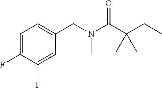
C1=C(F)C(F)=CC(CN(C(C(CC)(C)C)=O)C)=C1
